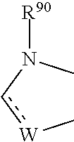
C[W]cN(C)[R90]
